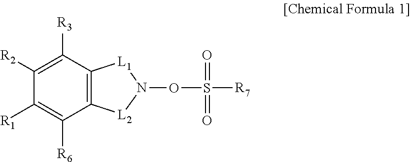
C1([R2])=C([R3])C2=C(C([R6])=C1[R1])[L2]N(OS(=O)([R7])=O)[L1]2
